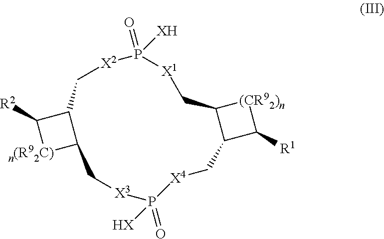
C1[X2]P(=O)([XH])[X1]CC2C(C([R1])[(CR92)n]2)C[X4]P(=O)([HX])[X3]CC2C1C([R2])[n(R92C)]2
